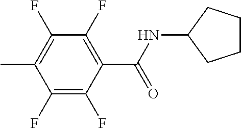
C1(F)=C(C)C(F)=C(F)C(C(=O)NC2CCCC2)=C1F
